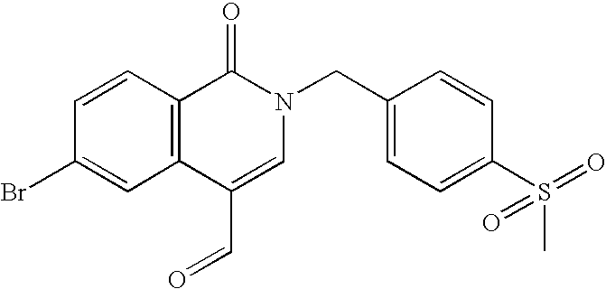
C1=CC(Br)=CC2=C1C(=O)N(CC1=CC=C(S(C)(=O)=O)C=C1)C=C2C=O
